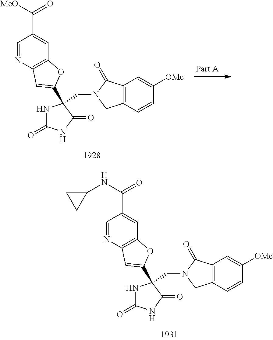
N1C(=O)NC(=O)C1(CN1CC2=C(C1=O)C=C([OMe])C=C2)C1=CC2=C(C=C(C(=O)NC3CC3)C=N2)O1.N1C(=O)NC(=O)C1(CN1CC2=C(C1=O)C=C([OMe])C=C2)C1=CC2=C(C=C(C(=O)[MeO])C=N2)O1
